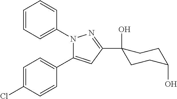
C1=C(Cl)C=CC(C2=CC(C3(O)CCC(O)CC3)=NN2C2=CC=CC=C2)=C1
